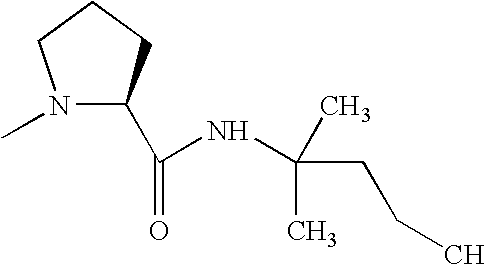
N1(C)C(C(=O)NC(CCC)(C)C)CCC1
